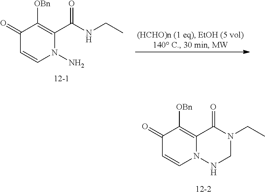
C1(=O)C=CN(N)C(C(NCC)=O)=C1[OBn].[12-1].C1(=O)C=CN2C(=C1[OBn])C(=O)N(CC)CN2.[12-2]
